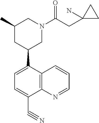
C1=C(C2CN(C(=O)CC3(N)CC3)CC(C)C2)C2=C(C(C#N)=C1)N=CC=C2
